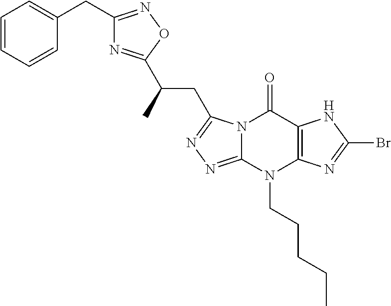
C1=CC=CC(CC2=NOC(C(CC3=NN=C4N3C(=O)C3=C(N4CCCCC)N=C(Br)N3)C)=N2)=C1
